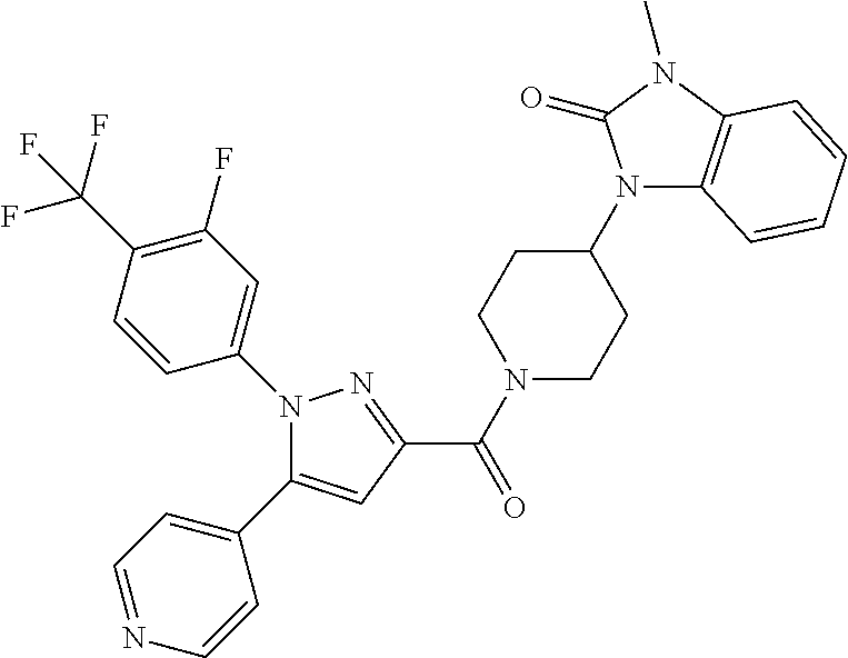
C(=O)(C1=NN(C2=CC(F)=C(C(F)(F)F)C=C2)C(C2=CC=NC=C2)=C1)N1CCC(N2C3=C(N(C)C2=O)C=CC=C3)CC1
